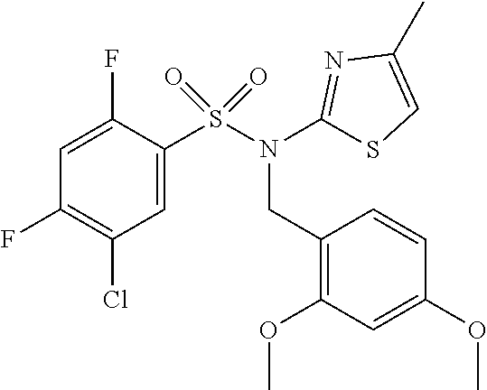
C1=C(S(N(CC2=C(OC)C=C(OC)C=C2)C2=NC(C)=CS2)(=O)=O)C(F)=CC(F)=C1Cl
